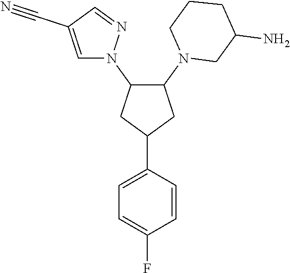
C1=CC(C2CC(N3CC(N)CCC3)C(N3N=CC(C#N)=C3)C2)=CC=C1F
